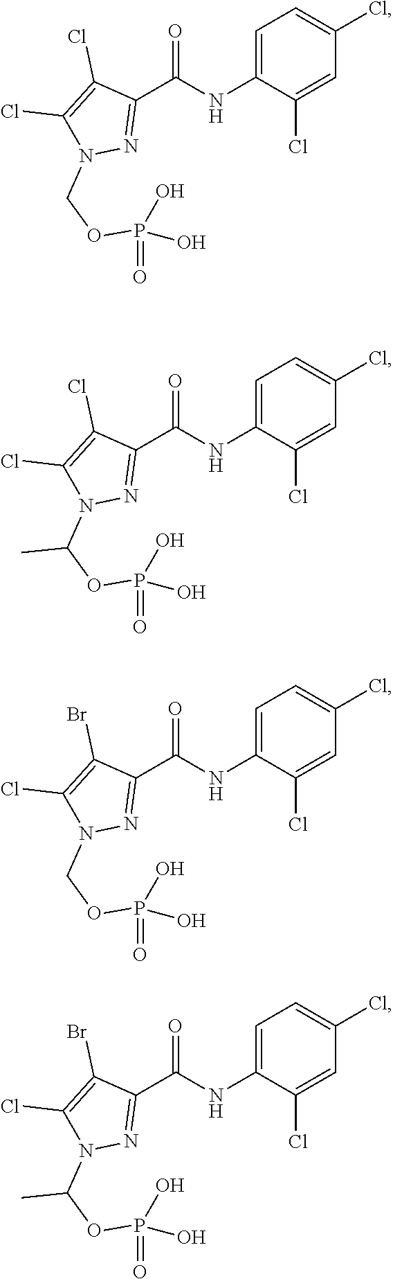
C1=C(NC(C2=NN(COP(=O)(O)O)C(Cl)=C2Cl)=O)C(Cl)=CC(Cl)=C1.C1=C(NC(C2=NN(C(OP(=O)(O)O)C)C(Cl)=C2Cl)=O)C(Cl)=CC(Cl)=C1.C1=C(NC(C2=NN(COP(=O)(O)O)C(Cl)=C2Br)=O)C(Cl)=CC(Cl)=C1.C1=C(NC(C2=NN(C(OP(=O)(O)O)C)C(Cl)=C2Br)=O)C(Cl)=CC(Cl)=C1
